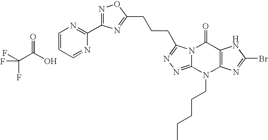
N12C(=NN=C1CCCC1=NC(C3=NC=CC=N3)=NO1)N(CCCCC)C1=C(C2=O)NC(Br)=N1.FC(C(O)=O)(F)F
